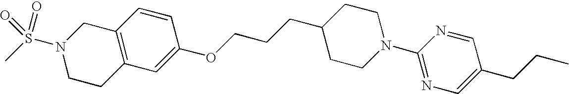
C12=C(C=C(OCCCC3CCN(C4=NC=C(CCC)C=N4)CC3)C=C1)CCN(S(C)(=O)=O)C2
